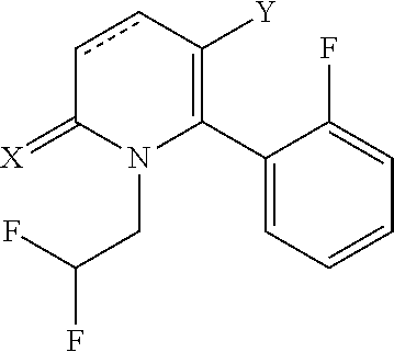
C1(C2=C([Y])ccC(=[X])N2CC(F)F)=CC=CC=C1F
